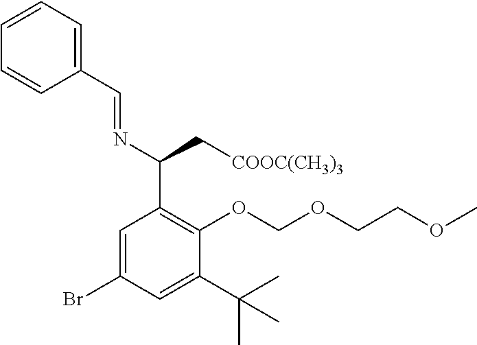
C1=C(Br)C=C(C(C)(C)C)C(OCOCCOC)=C1C(N=CC1=CC=CC=C1)C[COOC(CH3)3]
